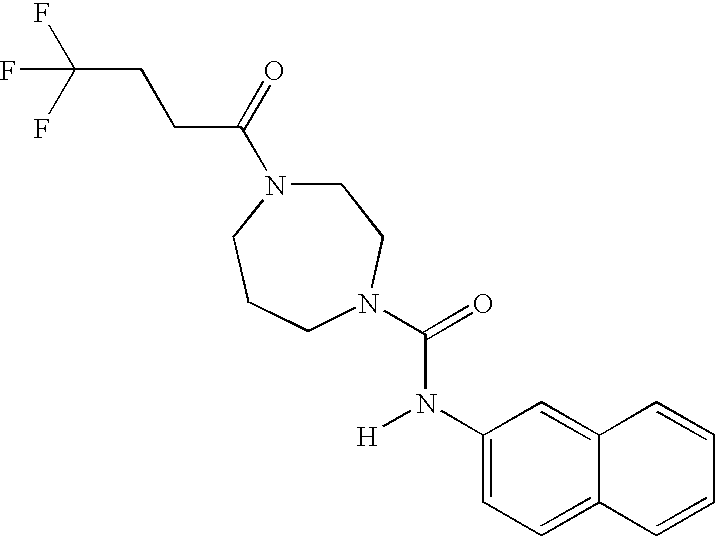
C(C(=O)N1CCN(C(=O)N(C2=CC=C3C(=C2)C=CC=C3)[H])CCC1)CC(F)(F)F
